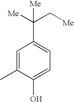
C1=C(C)C(O)=CC=C1C([Me])(C[Me])[Me]
